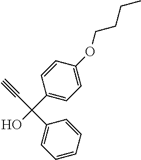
C1(C(O)(C#C)C2=CC=CC=C2)=CC=C(OCCCC)C=C1
